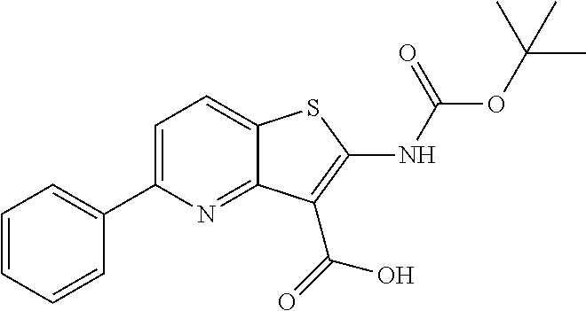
C1=C(C2=CC=CC=C2)N=C2C(=C1)SC(NC(OC(C)(C)C)=O)=C2C(=O)O
